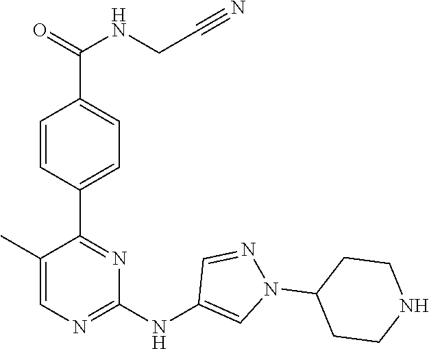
C1(C2=NC(NC3=CN(C4CCNCC4)N=C3)=NC=C2C)=CC=C(C(=O)NCC#N)C=C1
